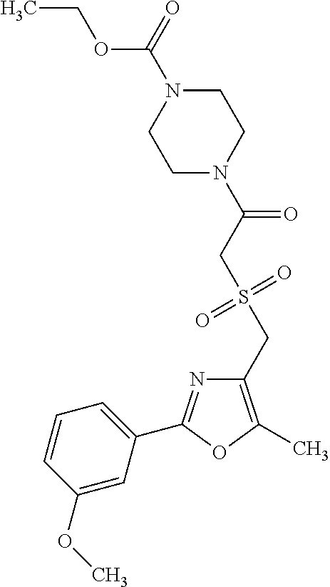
C1(CS(=O)(=O)CC(=O)N2CCN(C(OCC)=O)CC2)=C(C)OC(C2=CC=CC(OC)=C2)=N1
